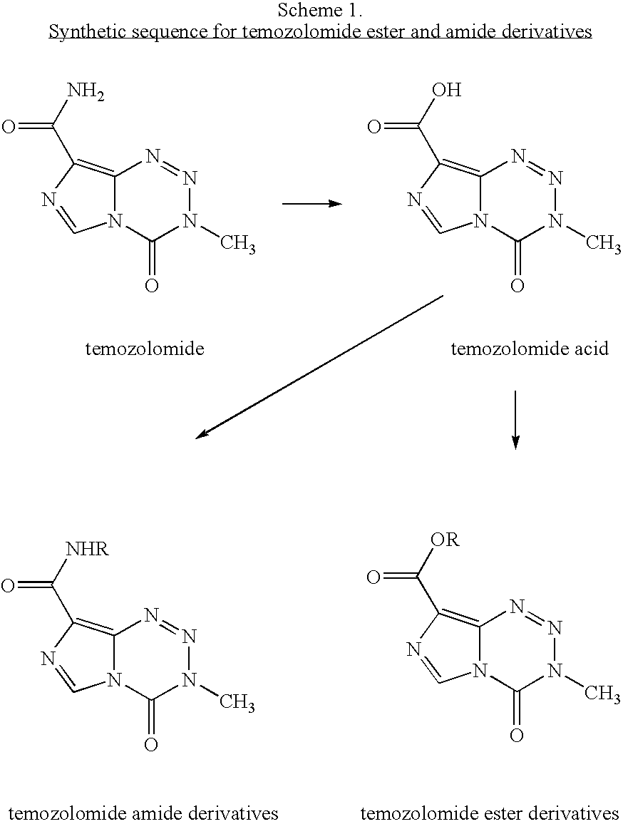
N12C(=C(C(N)=O)N=C1)N=NN(C)C2=O.N12C(=C(C(O)=O)N=C1)N=NN(C)C2=O.N12C(=C(C([NHR])=O)N=C1)N=NN(C)C2=O.N12C(=C(C([OR])=O)N=C1)N=NN(C)C2=O
